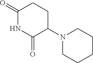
C1(=O)NC(=O)C(N2CCCCC2)CC1
